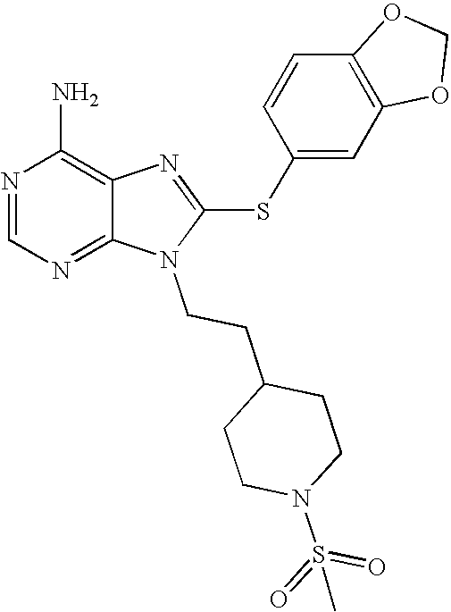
N1=CN=C2C(=C1N)N=C(SC1=CC3=C(C=C1)OCO3)N2CCC1CCN(S(=O)(=O)C)CC1
